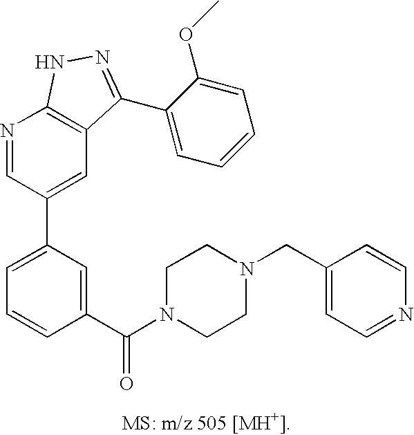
C1=C(C2=CC3=C(N=C2)NN=C3C2=CC=CC=C2OC)C=C(C(N2CCN(CC3=CC=NC=C3)CC2)=O)C=C1
